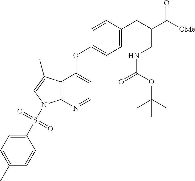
C12=C(N=CC=C1OC1=CC=C(CC(C(=O)[OMe])CNC(OC(C)(C)C)=O)C=C1)N(S(=O)(=O)C1=CC=C(C)C=C1)C=C2C
